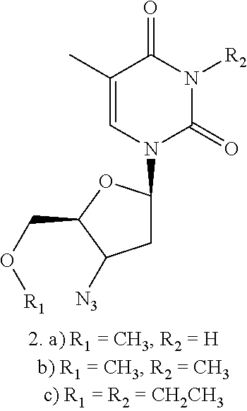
C1(C)=CN(C2CC([N3])C(CO[R1])O2)C(=O)N([R2])C1=O
